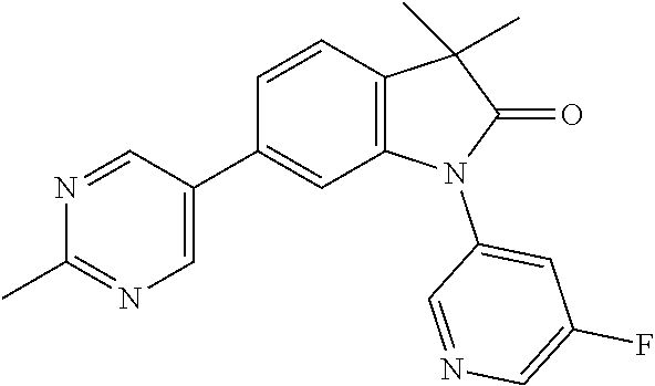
C1(C2=CN=C(C)N=C2)=CC2=C(C=C1)C(C)(C)C(=O)N2C1=CC(F)=CN=C1
